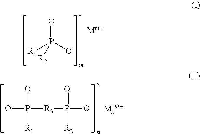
OP([R3]P(O)(=O)[R2])(=O)[R1].O=P([R1])([R2])O
